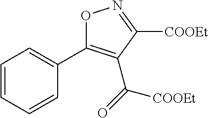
C1=CC=CC(C2=C(C([COOEt])=O)C([COOEt])=NO2)=C1
